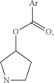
O(C1CNCC1)C(=O)[Ar]
